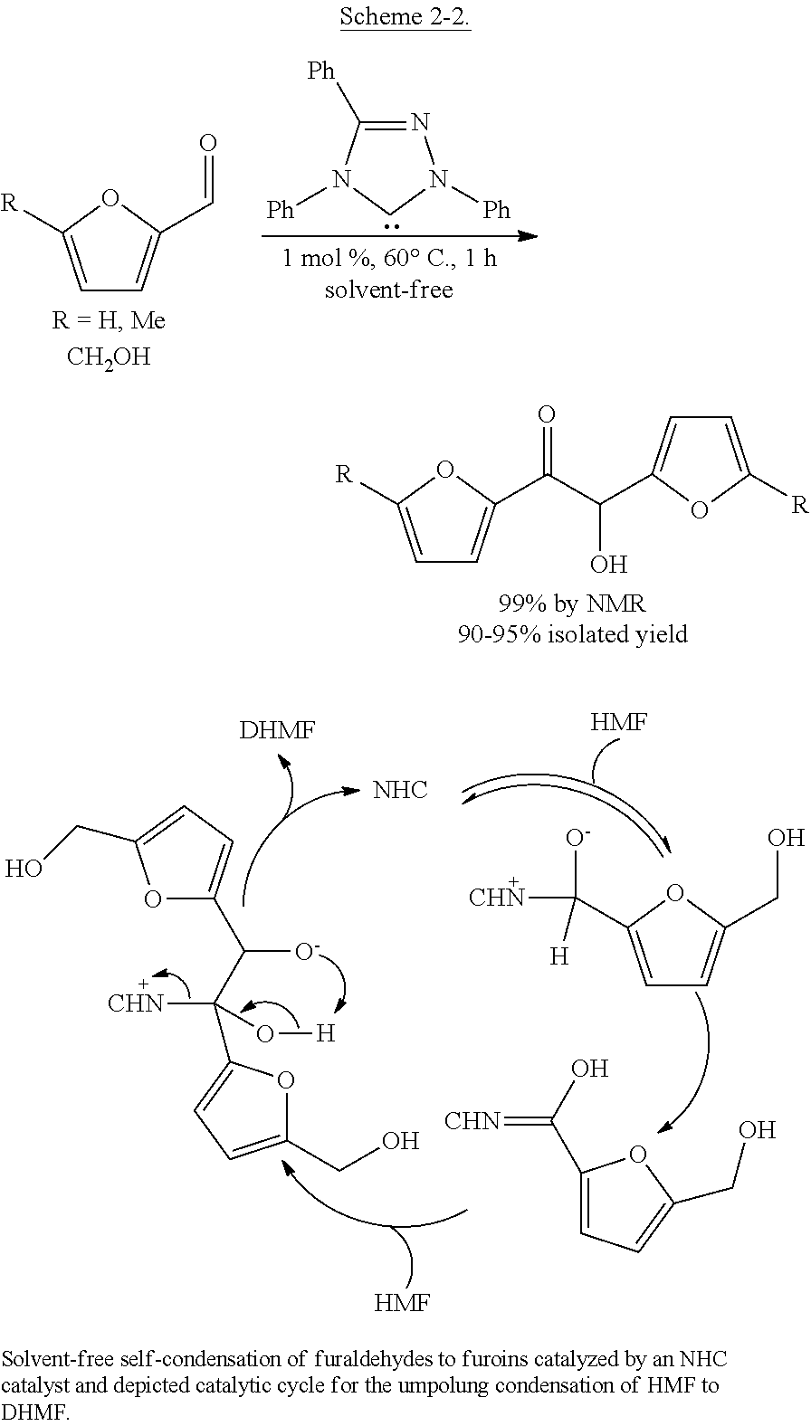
C1=C([R])OC(C=O)=C1.N1=C([Ph])N([Ph])CN1[Ph].C1=C([R])OC(C(=O)C(O)C2=CC=C([R])O2)=C1.O1C(C([O-])C([CHN])(O[H])C2=CC=C(CO)O2)=CC=C1CO.C1(C(=[CHN])O)=CC=C(CO)O1.C1=C(C([CHN])([O-])[H])OC(CO)=C1.[HMF].[DHMF].[NHC].[HMF]
